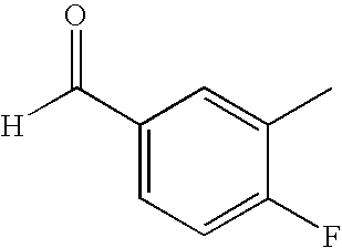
C1(C([H])=O)=CC=C(F)C(C)=C1
